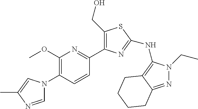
C1=NC(C)=CN1C1=C(OC)N=C(C2=C(CO)SC(NC3=C4C(=NN3CC)CCCC4)=N2)C=C1
